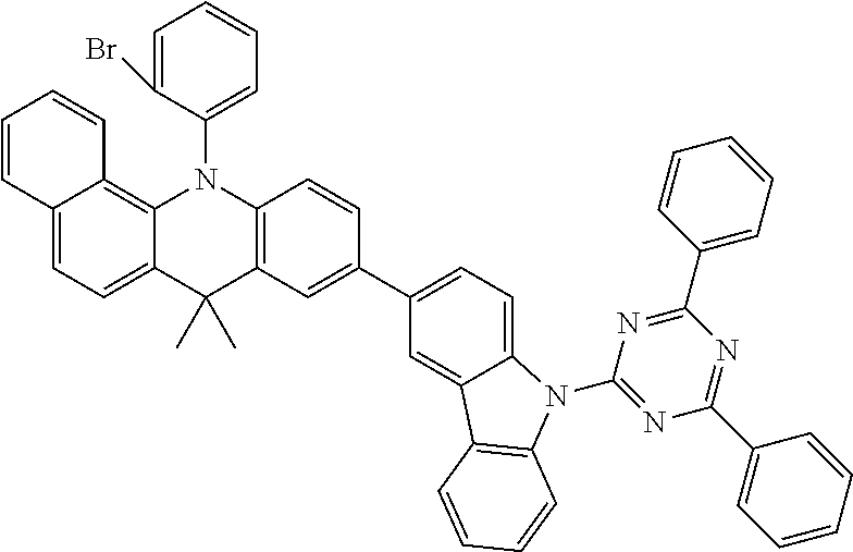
C12=CC=C3C(=C1C=CC=C2)N(C1=CC=CC=C1Br)C1=C(C=C(C2=CC=C4C(=C2)C2=C(N4C4=NC(C5=CC=CC=C5)=NC(C5=CC=CC=C5)=N4)C=CC=C2)C=C1)C3(C)C
